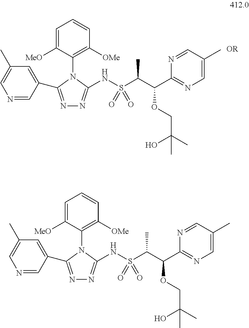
C1=C(C)C=C(C2=NN=C(NS(C(C(C3=NC=C(C)C=N3)OCC(C)(O)C)C)(=O)=O)N2C2=C([OMe])C=CC=C2[MeO])C=N1.C1=C(C)C=C(C2=NN=C(NS(C(C(C3=NC=C(C)C=N3)OCC(C)(O)C)C)(=O)=O)N2C2=C([OMe])C=CC=C2[MeO])C=N1
